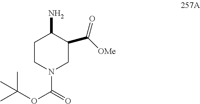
C1CN(C(OC(C)(C)C)=O)CC(C(=O)[OMe])C1N
